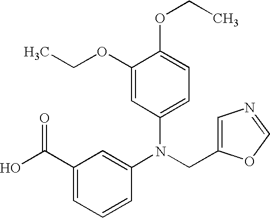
N(CC1=CN=CO1)(C1=CC(C(=O)O)=CC=C1)C1=CC=C(OCC)C(OCC)=C1
